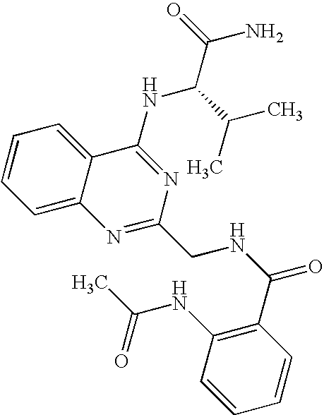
C1=C2C(=CC=C1)C(NC(C(C)C)C(N)=O)=NC(CNC(C1=C(NC(C)=O)C=CC=C1)=O)=N2
